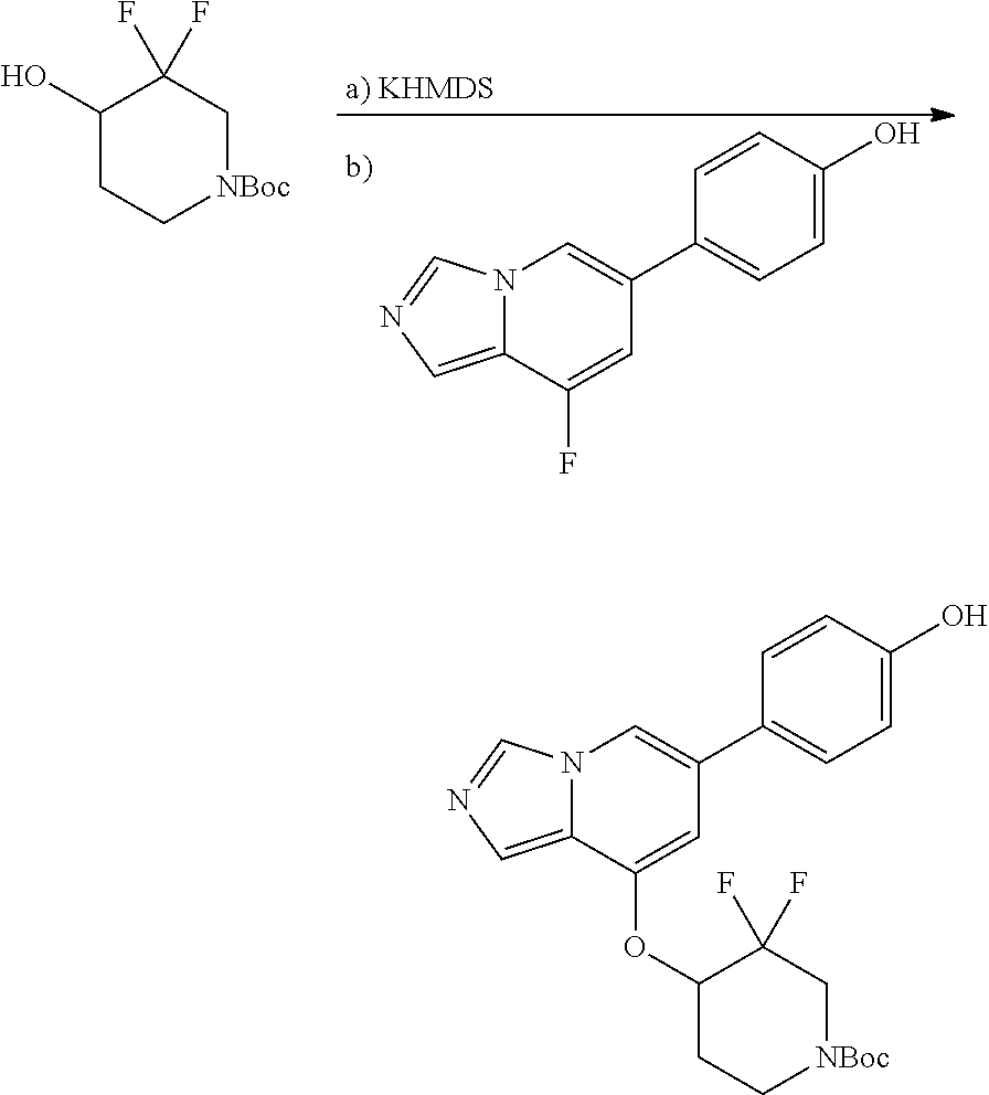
N12C(=CN=C1)C(F)=CC(C1=CC=C(O)C=C1)=C2.C1(O)CC[NBoc]CC1(F)F.N12C(=CN=C1)C(OC1CC[NBoc]CC1(F)F)=CC(C1=CC=C(O)C=C1)=C2
